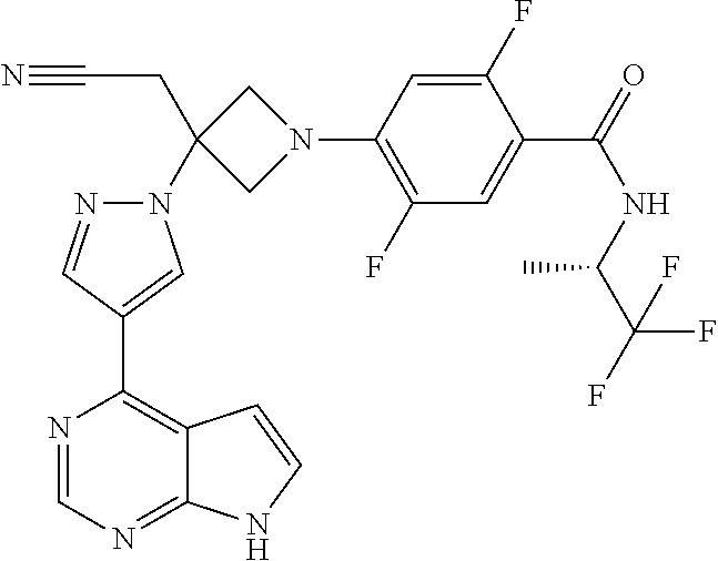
C1(F)=CC(N2CC(CC#N)(N3N=CC(C4=C5C(=NC=N4)NC=C5)=C3)C2)=C(F)C=C1C(NC(C(F)(F)F)C)=O
